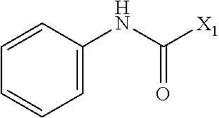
C1=C(NC([X1])=O)C=CC=C1
